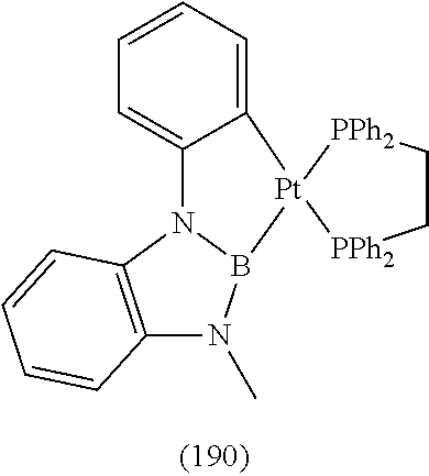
C12=C(N3B(N1C)[Pt]1(C4=CC=CC=C34)[PPh2]CC[PPh2]1)C=CC=C2
